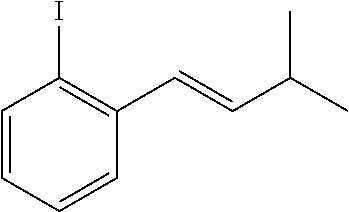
C1=CC=CC(C=CC(C)C)=C1I
